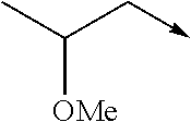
CC([OMe])C->C
